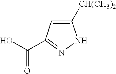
C1([CH(CH3)2])=CC(C(O)=O)=NN1
